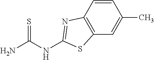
N(C(N)=S)C1=NC2=C(C=C(C)C=C2)S1
